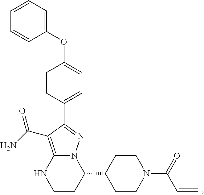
C1=CC=C(OC2=CC=C(C3=NN4C(=C3C(N)=O)NCCC4C3CCN(C(C=C)=O)CC3)C=C2)C=C1
